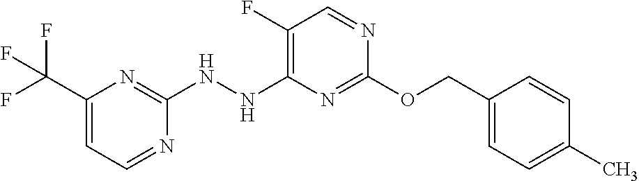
C1(NNC2=C(F)C=NC(OCC3=CC=C(C)C=C3)=N2)=NC(C(F)(F)F)=CC=N1
